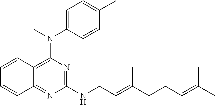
C1=C(N(C)C2=C3C(=NC(NCC=C(CCC=C(C)C)C)=N2)C=CC=C3)C=CC(C)=C1
